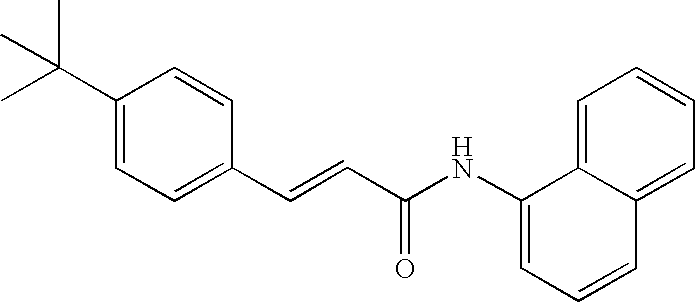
C(=CC(=O)NC1=CC=CC2=CC=CC=C12)C1=CC=C(C(C)(C)C)C=C1
